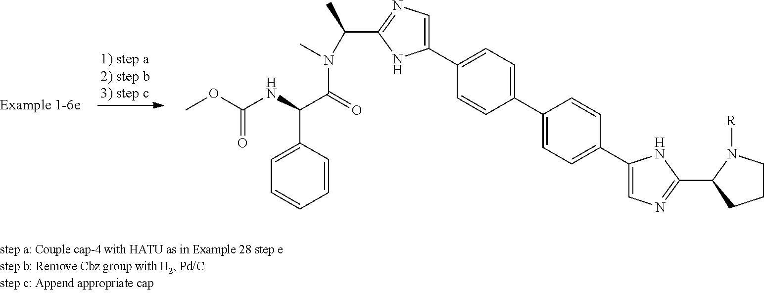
C1=CC(C(NC(OC)=O)C(=O)N(C)C(C)C2=NC=C(C3=CC=C(C4=CC=C(C5=CN=C(C6CCCN6[R])N5)C=C4)C=C3)N2)=CC=C1
